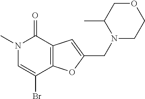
N1(C)C=C(Br)C2=C(C1=O)C=C(CN1CCOCC1C)O2
